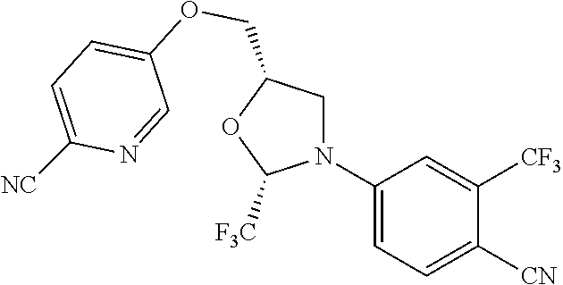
C1(N2CC(COC3=CC=C([NC])N=C3)OC2[F3C])=CC=C([CN])C([CF3])=C1
